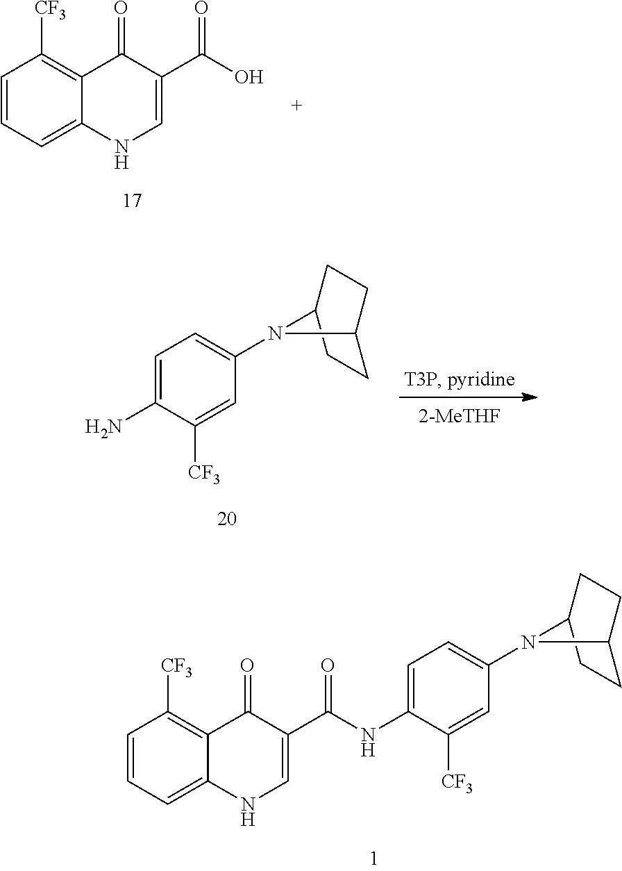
C1=CC=C2C(=C1[CF3])C(=O)C(C(=O)NC1=CC=C(N3C4CCC3CC4)C=C1[CF3])=CN2.C1=CC=C2C(=C1[CF3])C(=O)C(C(O)=O)=CN2.C1=C(N)C([CF3])=CC(N2C3CCC2CC3)=C1
